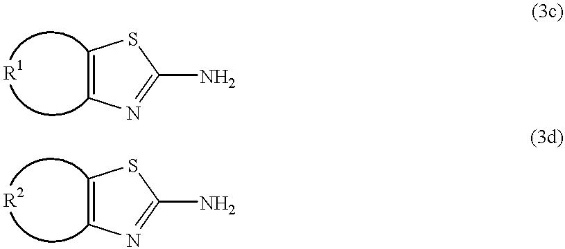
C1=CN=C(N)S1.C1=CN=C(N)S1
